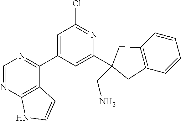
C1=C(C2=NC=NC3=C2C=CN3)C=C(C2(CN)CC3=C(C=CC=C3)C2)N=C1Cl
